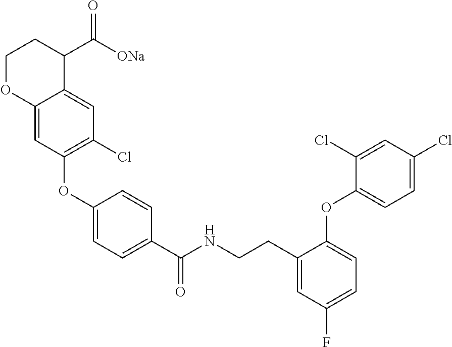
C12=CC(OC3=CC=C(C(NCCC4=CC(F)=CC=C4OC4=CC=C(Cl)C=C4Cl)=O)C=C3)=C(Cl)C=C1C(C([ONa])=O)CCO2
